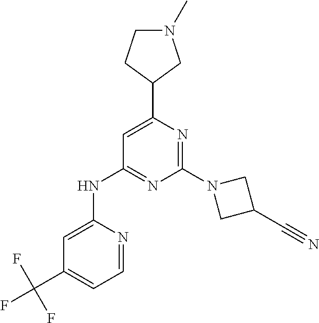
N1=C(NC2=CC(C(F)(F)F)=CC=N2)C=C(C2CN(C)CC2)N=C1N1CC(C#N)C1
